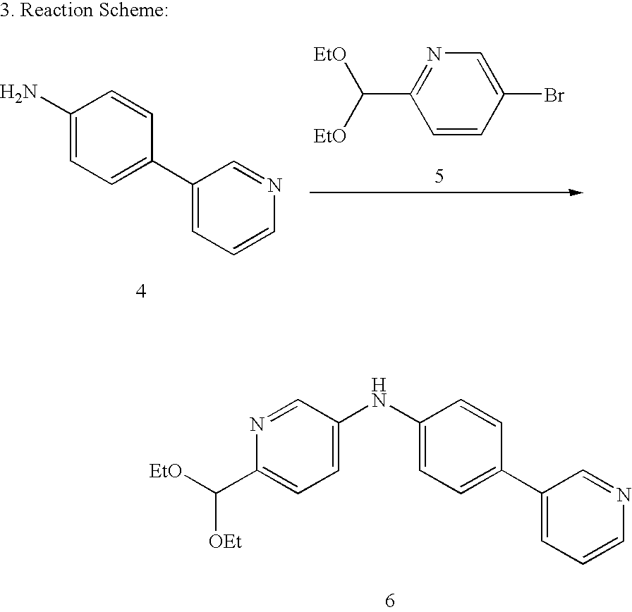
C1(NC2=CC=C(C3=CC=CN=C3)C=C2)=CC=C(C([EtO])[OEt])N=C1.C1(N)=CC=C(C2=CC=CN=C2)C=C1.C(C1=NC=C(Br)C=C1)([EtO])[EtO]
